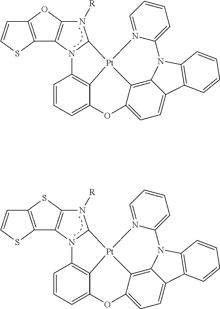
C1=CC=C2C3=C1N1C(N([R])C4=C1C1=C(O4)C=CS1)[Pt]31C3=C4C(=CC=C3O2)C2=C(N4C3=CC=CC=N13)C=CC=C2.C1=CC=C2C3=C1N1C(N([R])C4=C1C1=C(S4)C=CS1)[Pt]31C3=C4C(=CC=C3O2)C2=C(N4C3=CC=CC=N13)C=CC=C2
